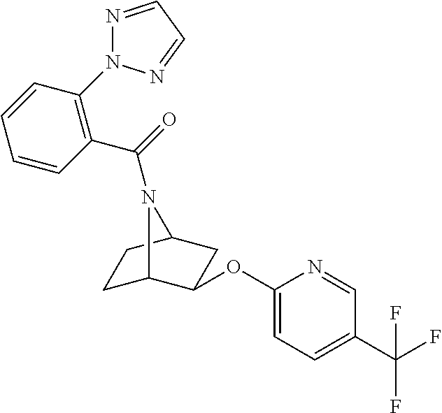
C1C2C(OC3=CC=C(C(F)(F)F)C=N3)CC(C1)N2C(C1=C(N2N=CC=N2)C=CC=C1)=O
